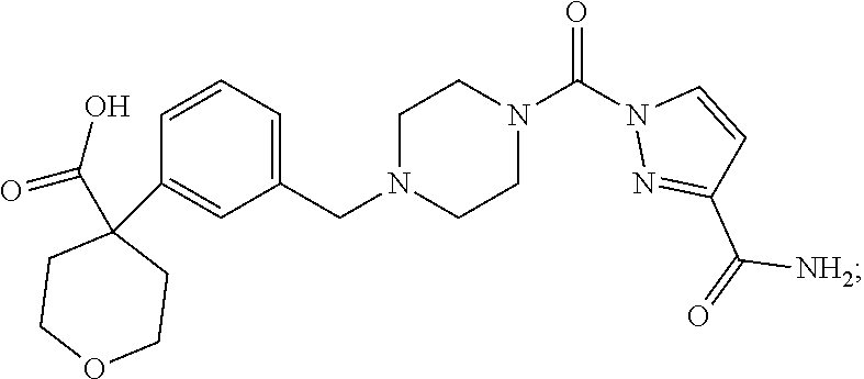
C1N(CC2=CC=CC(C3(C(=O)O)CCOCC3)=C2)CCN(C(N2N=C(C(=O)[NH2])C=C2)=O)C1
